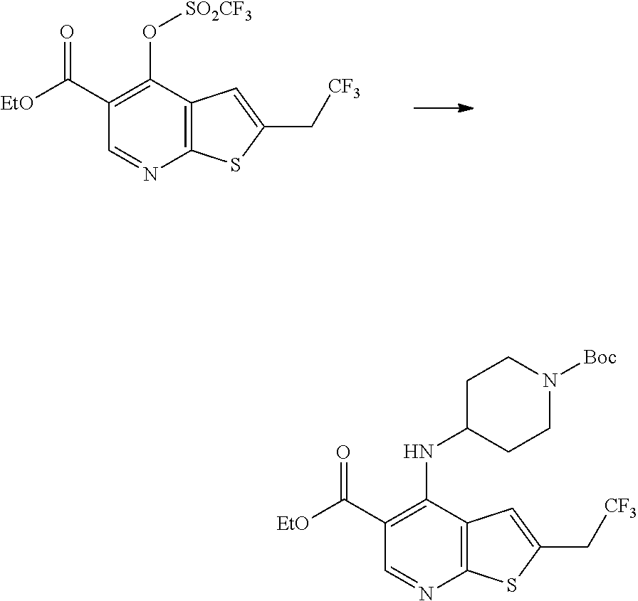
C1(C([EtO])=O)=C(O[SO2CF3])C2=C(N=C1)SC(C[CF3])=C2.C1(C([EtO])=O)=C(NC2CCN([Boc])CC2)C2=C(N=C1)SC(C[CF3])=C2
